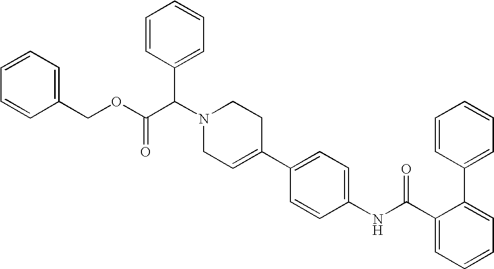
C1(C2=CC=C(NC(C3=CC=CC=C3C3=CC=CC=C3)=O)C=C2)=CCN(C(C(OCC2=CC=CC=C2)=O)C2=CC=CC=C2)CC1
